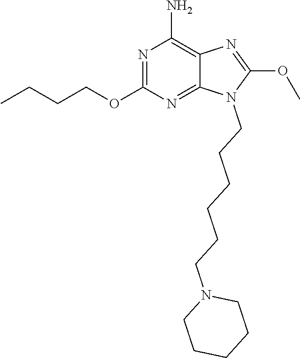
N1=C(OCCCC)N=C2C(=C1N)N=C(OC)N2CCCCCCN1CCCCC1
